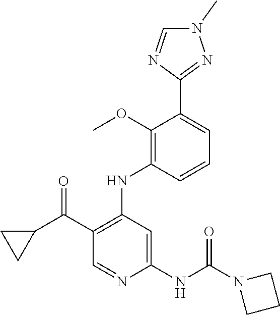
C1=CC(NC2=C(C(C3CC3)=O)C=NC(NC(N3CCC3)=O)=C2)=C(OC)C(C2=NN(C)C=N2)=C1
